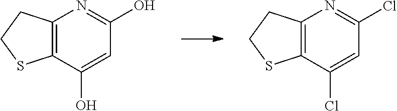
C12=C(C(O)=CC(O)=N1)SCC2.C12=C(C(Cl)=CC(Cl)=N1)SCC2
